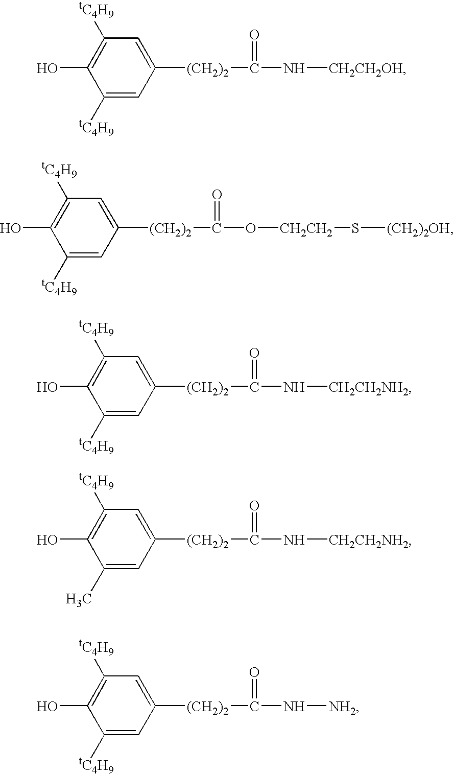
OC1=C([tC4H9])C=C([(CH2)2]C(N[CH2CH2OH])=O)C=C1[tC4H9].OC1=C([tC4H9])C=C([(CH2)2]C(O[CH2CH2]S[(CH2)2OH])=O)C=C1[tC4H9].OC1=C([tC4H9])C=C([(CH2)2]C(N[CH2CH2NH2])=O)C=C1[tC4H9].OC1=C([tC4H9])C=C([(CH2)2]C(N[CH2CH2NH2])=O)C=C1C.OC1=C([tC4H9])C=C([(CH2)2]C(N[NH2])=O)C=C1[tC4H9]
